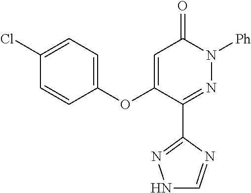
C1(C2=NN([Ph])C(=O)C=C2OC2=CC=C(Cl)C=C2)=NNC=N1
